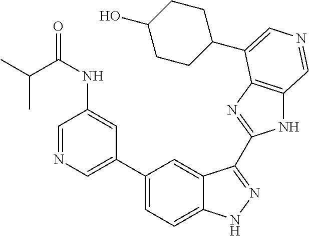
C1(C2=CN=CC(NC(=O)C(C)C)=C2)=CC=C2C(=C1)C(C1=NC3=C(N1)C=NC=C3C1CCC(O)CC1)=NN2
